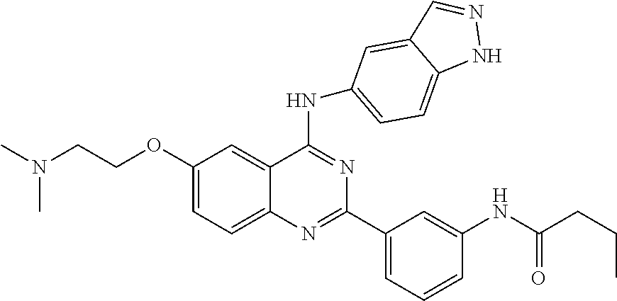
C1(OCCN(C)C)=CC=C2C(=C1)C(NC1=CC=C3C(=C1)C=NN3)=NC(C1=CC=CC(NC(CCC)=O)=C1)=N2
